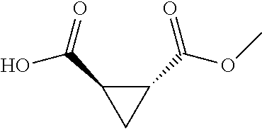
C1(C(=O)OC)C(C(=O)O)C1
